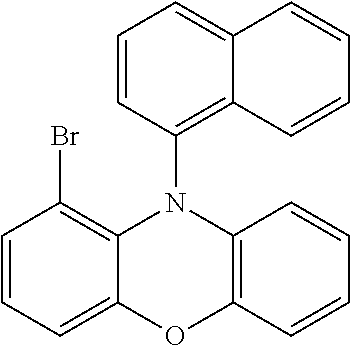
C1=CC=C2C(=C1Br)N(C1=C3C(=CC=C1)C=CC=C3)C1=C(C=CC=C1)O2
